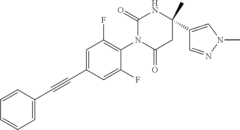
C1=CC=CC=C1C#CC1=CC(F)=C(N2C(=O)CC(C)(C3=CN(C)N=C3)NC2=O)C(F)=C1
